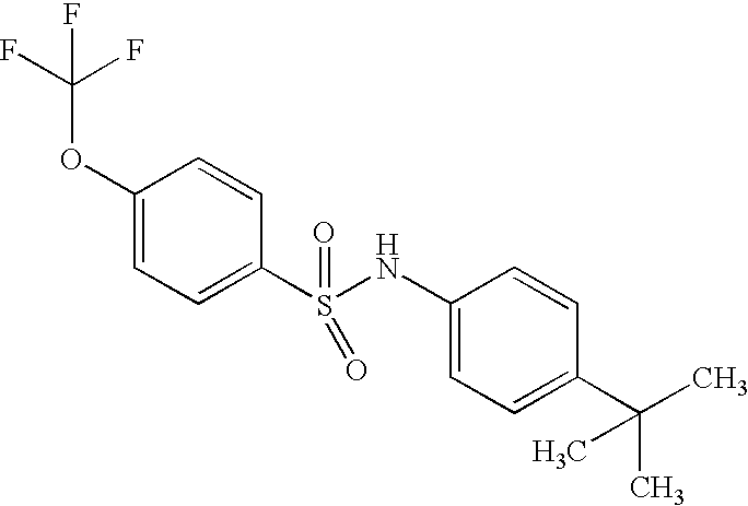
C1(OC(F)(F)F)=CC=C(S(=O)(NC2=CC=C(C(C)(C)C)C=C2)=O)C=C1
